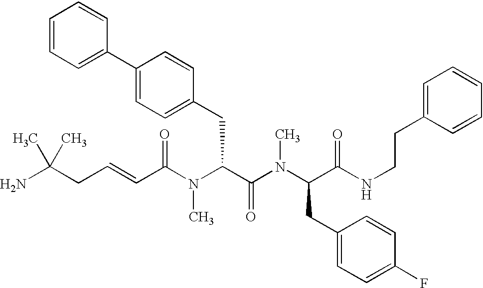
C(C(N(C(C(N(C(C(NCCC1=CC=CC=C1)=O)CC1=CC=C(F)C=C1)C)=O)CC1=CC=C(C2=CC=CC=C2)C=C1)C)=O)=CCC(N)(C)C
